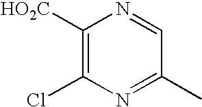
C1([HO2C])=C(Cl)N=C(C)C=N1
